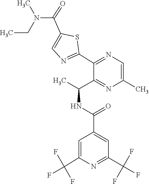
N1=C(C(F)(F)F)C=C(C(=O)NC(C)C2=NC(C)=CN=C2C2=NC=C(C(N(C)CC)=O)S2)C=C1C(F)(F)F
